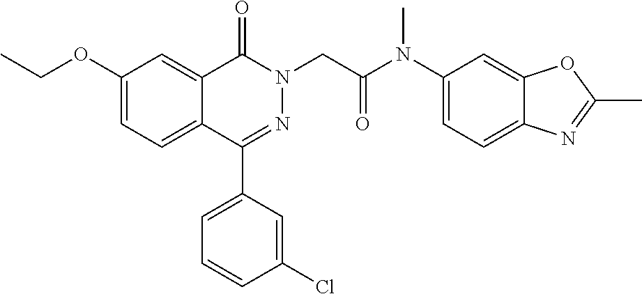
C1(OCC)=CC=C2C(=C1)C(=O)N(CC(=O)N(C1=CC=C3C(=C1)OC(C)=N3)C)N=C2C1=CC=CC(Cl)=C1
